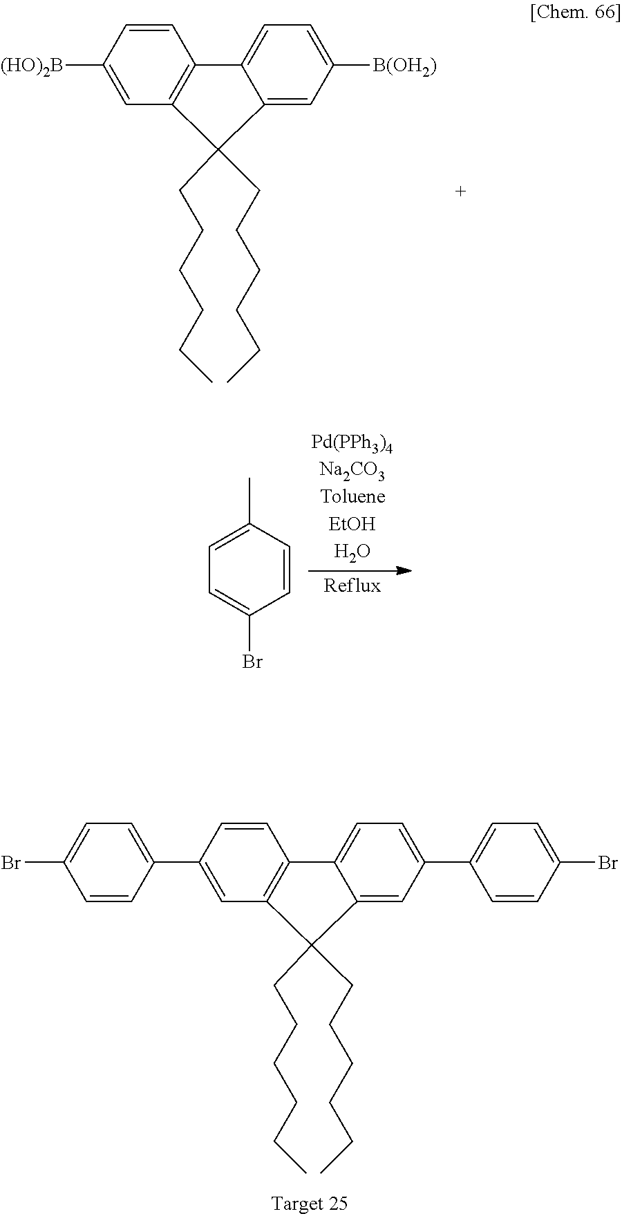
[(HO)2B]C1=CC2=C(C=C1)C1=CC=C([B(OH2)])C=C1C2(CCCCCC)CCCCCC.C1(C2=CC=C(Br)C=C2)=CC2=C(C=C1)C1=CC=C(C3=CC=C(Br)C=C3)C=C1C2(CCCCCC)CCCCCC.CC1=CC=C(Br)C=C1
